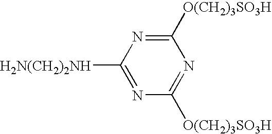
[O(CH2)3SO3H]C1=NC([H2N(CH2)2NH])=NC([O(CH2)3SO3H])=N1
